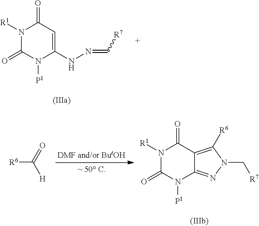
N1([R1])C(=O)N([P1])C(NN=C[R7])=CC1=O.[R6]C(=O)[H].N1([R1])C(=O)N([P1])C2=NN(C[R7])C([R6])=C2C1=O
